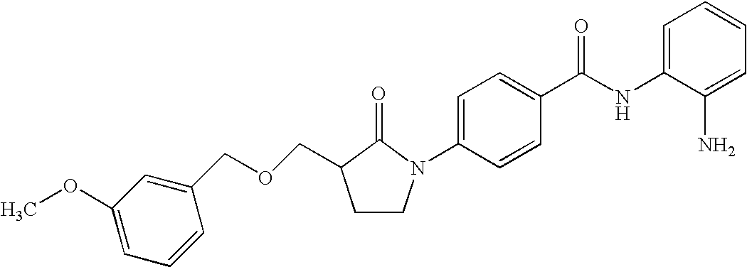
C1=CC(C(NC2=CC=CC=C2N)=O)=CC=C1N1CCC(COCC2=CC(OC)=CC=C2)C1=O
